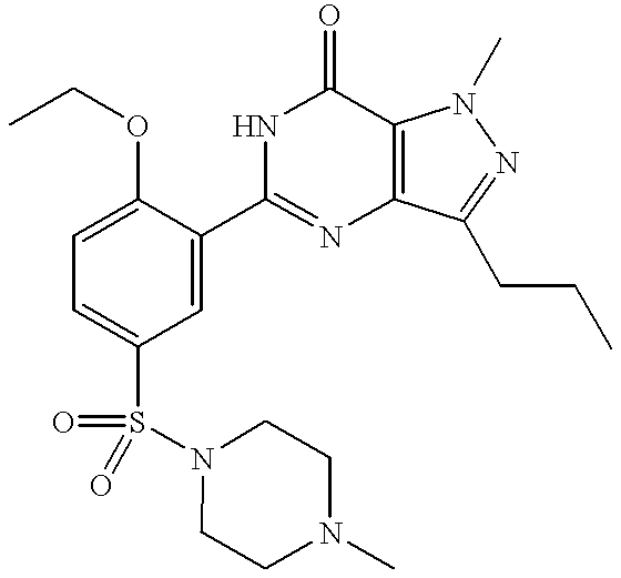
C1=C(S(N2CCN(C)CC2)(=O)=O)C=C(C2=NC3=C(C(=O)N2)N(C)N=C3CCC)C(OCC)=C1
